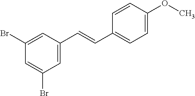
C1=C(Br)C=C(C=CC2=CC=C(OC)C=C2)C=C1Br
